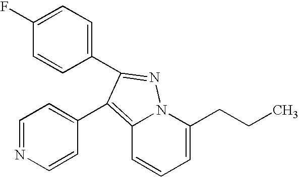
C1(F)=CC=C(C2=NN3C(=C2C2=CC=NC=C2)C=CC=C3CCC)C=C1
